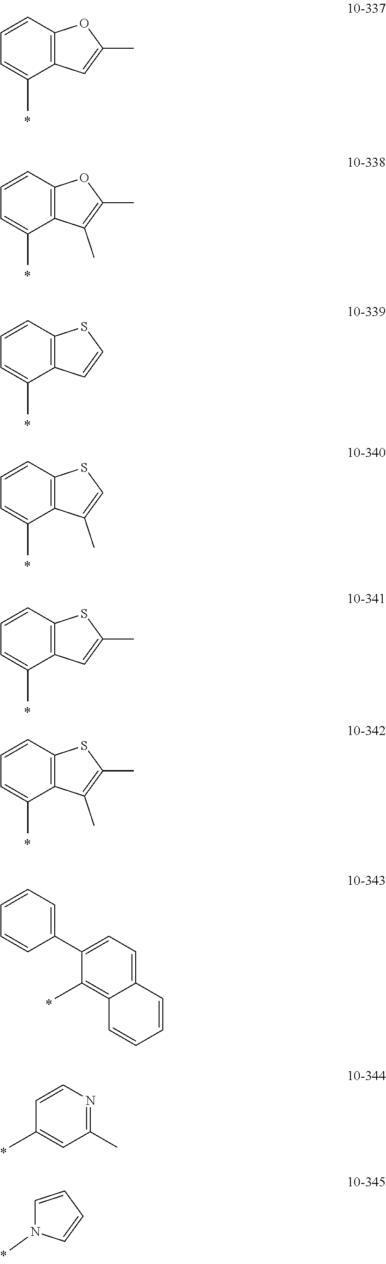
C1=CC2=C(C(C)=C1)C=C(C)O2.C1=CC2=C(C(C)=C1)C(C)=C(C)O2.C1=CC2=C(C(C)=C1)C=CS2.C1=CC2=C(C(C)=C1)C(C)=CS2.C1=CC2=C(C(C)=C1)C=C(C)S2.C1=CC2=C(C(C)=C1)C(C)=C(C)S2.C1(C2=CC=CC=C2)=CC=C2C(=C1C)C=CC=C2.C1=CN=C(C)C=C1C.C1=CC=CN1C
